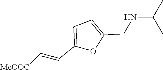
C1(C=C[MeOOC])=CC=C(CNC(C)C)O1
